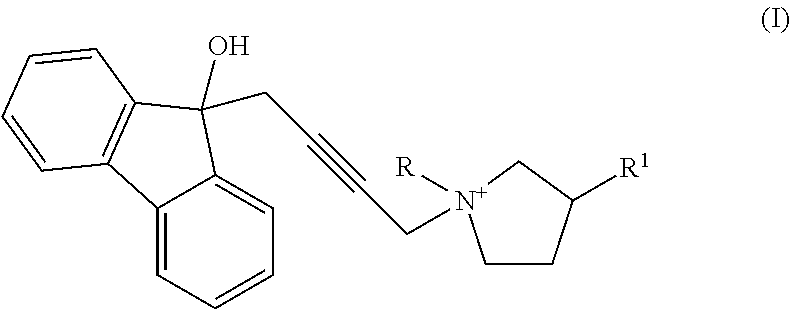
C12=CC=CC=C1C(O)(CC#CC[N+]1([R])CCC([R1])C1)C1=C2C=CC=C1
